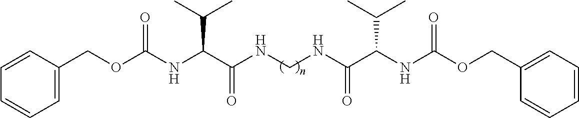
C1=C(COC(NC(C(NCNC(C(NC(OCC2=CC=CC=C2)=O)C(C)C)=O)=O)C(C)C)=O)C=CC=C1
